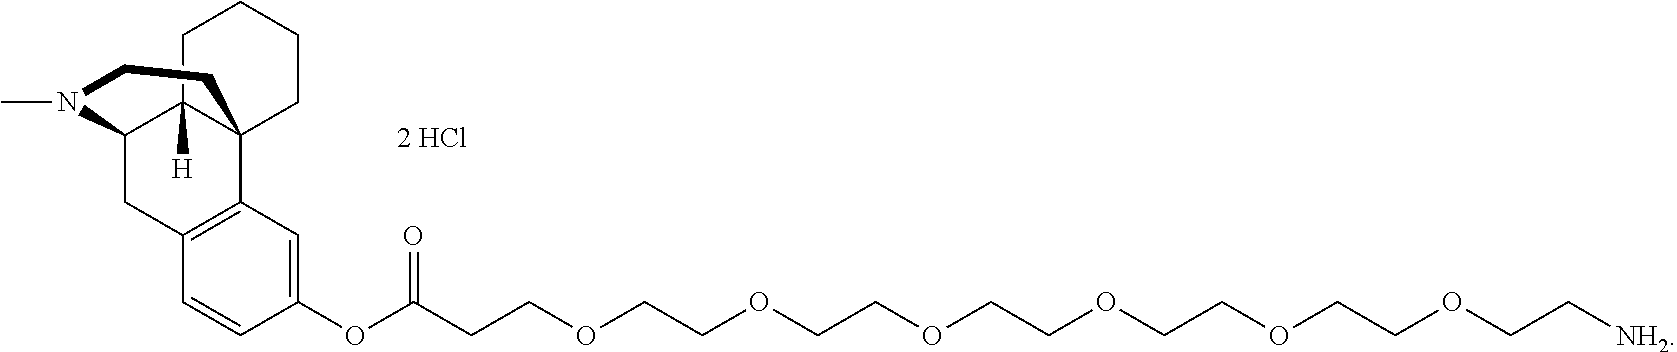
CN1C2CC3=C(C4(C2([H])CCCC4)CC1)C=C(OC(=O)CCOCCOCCOCCOCCOCCOCC[NH2])C=C3.[2 HCl]
